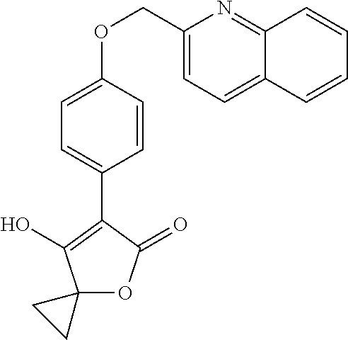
C1(OCC2=CC=C3C(=N2)C=CC=C3)=CC=C(C2=C(O)C3(OC2=O)CC3)C=C1
